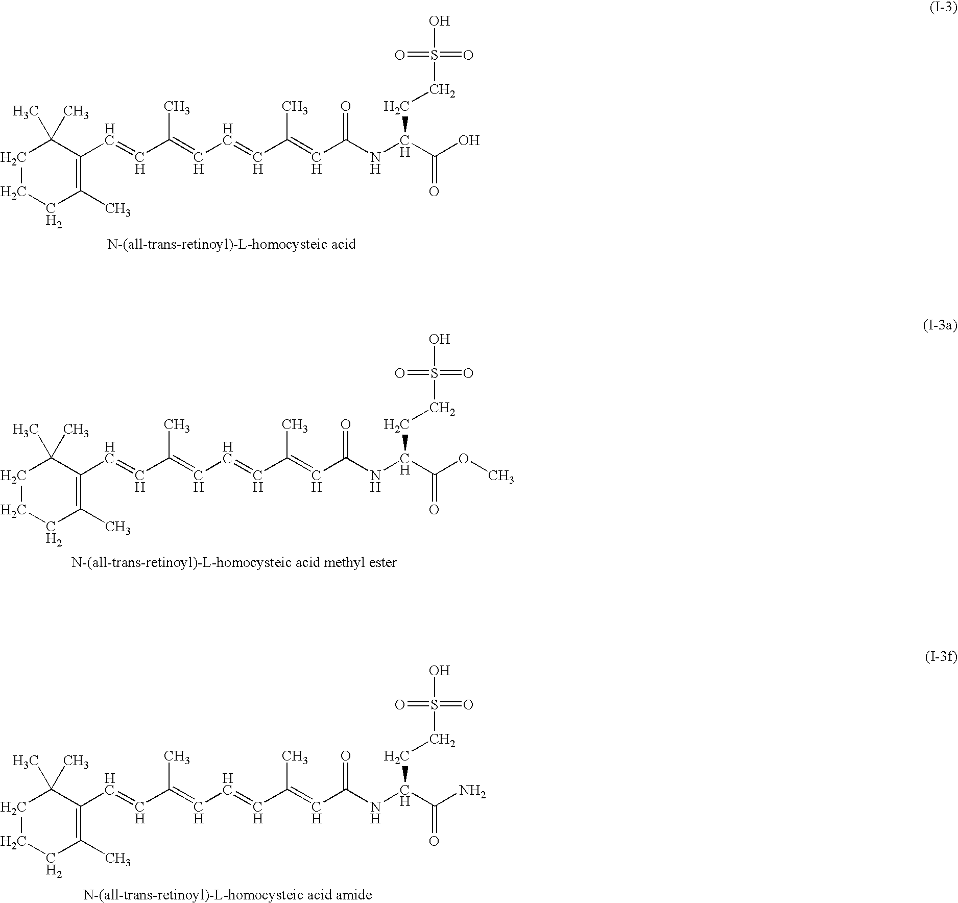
C1CCC(C)=C(C=CC(=CC=CC(=CC(NC(C(O)=O)CCS(=O)(=O)O)=O)C)C)C1(C)C.C1CCC(C)=C(C=CC(=CC=CC(=CC(NC(C(OC)=O)CCS(=O)(=O)O)=O)C)C)C1(C)C.C1CCC(C)=C(C=CC(=CC=CC(=CC(NC(C(N)=O)CCS(=O)(=O)O)=O)C)C)C1(C)C
